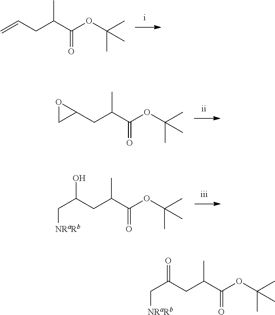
CC(C(OC(C)(C)C)=O)CC=C.CC(C(OC(C)(C)C)=O)CC1OC1.CC(C(OC(C)(C)C)=O)CC(C[NRaRb])O.CC(C(OC(C)(C)C)=O)CC(C[NRaRb])=O
